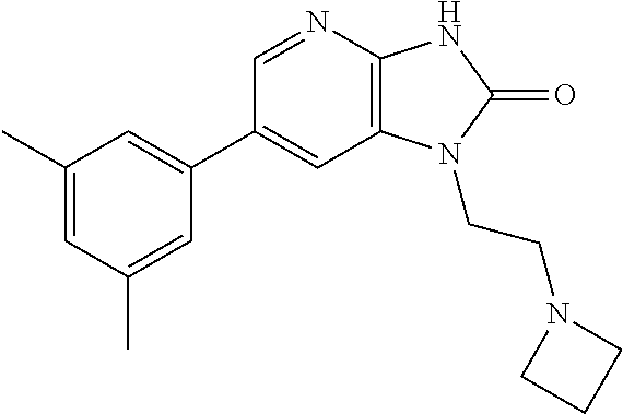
C1(C2=CC(C)=CC(C)=C2)=CC2=C(N=C1)NC(=O)N2CCN1CCC1
